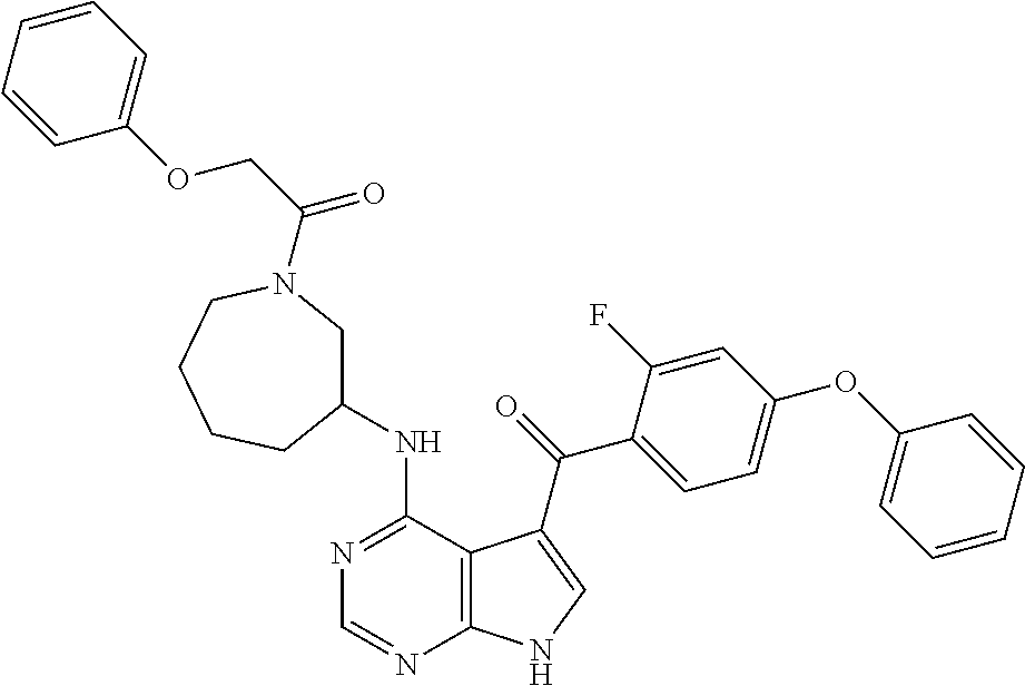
C1=CC=CC(OC2=CC=C(C(=O)C3=CNC4=C3C(NC3CN(C(COC5=CC=CC=C5)=O)CCCC3)=NC=N4)C(F)=C2)=C1
